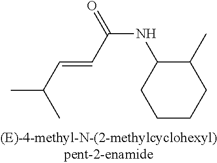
C1CCC(C)C(NC(=O)C=CC(C)C)C1
